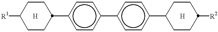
C1([R1])CCC(c2ccc(-c3ccc(C4CCC([R2])CC4)cc3)cc2)CC1
